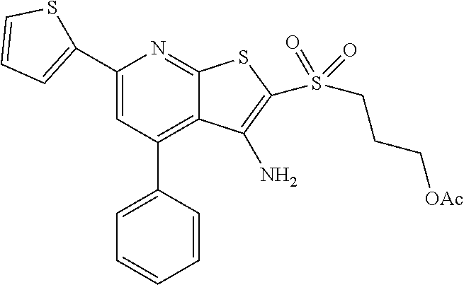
C1(C2=CC=CS2)=CC(C2=CC=CC=C2)=C2C(=N1)SC(S(CCC[OAc])(=O)=O)=C2N
